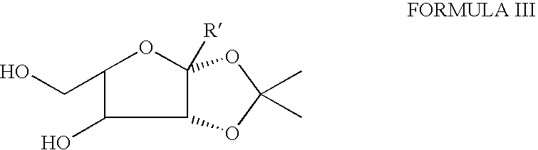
C1(CO)C(O)C2C([R])(O1)OC(C)(C)O2
